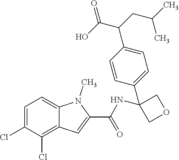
C1=C(Cl)C(Cl)=C2C(=C1)N(C)C(C(=O)NC1(C3=CC=C(C(CC(C)C)C(O)=O)C=C3)COC1)=C2
